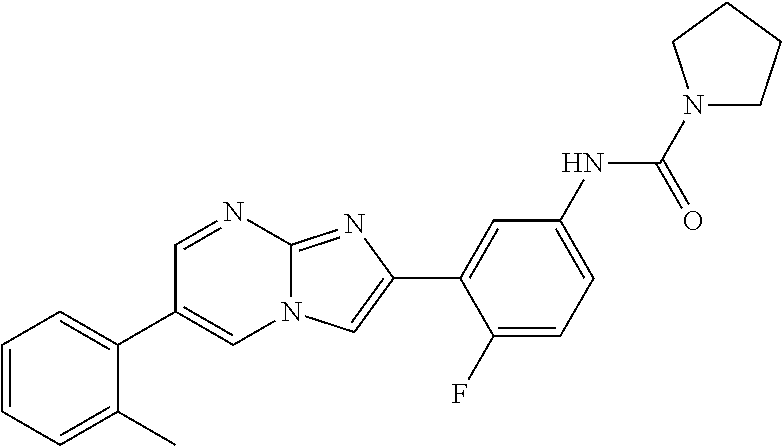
C1=NC2=NC(C3=CC(NC(N4CCCC4)=O)=CC=C3F)=CN2C=C1C1=CC=CC=C1C
